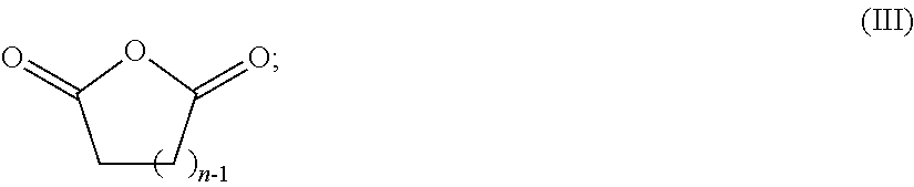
C1CC(=O)OC1=O
